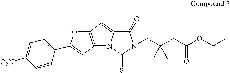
C12=C(C=C(C3=CC=C([O2N])C=C3)O1)N1C(=C2)C(=O)N(CC(CC(OCC)=O)(C)C)C1=S
